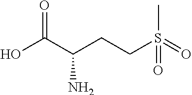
OC(C(CCS(=O)(=O)C)N)=O
